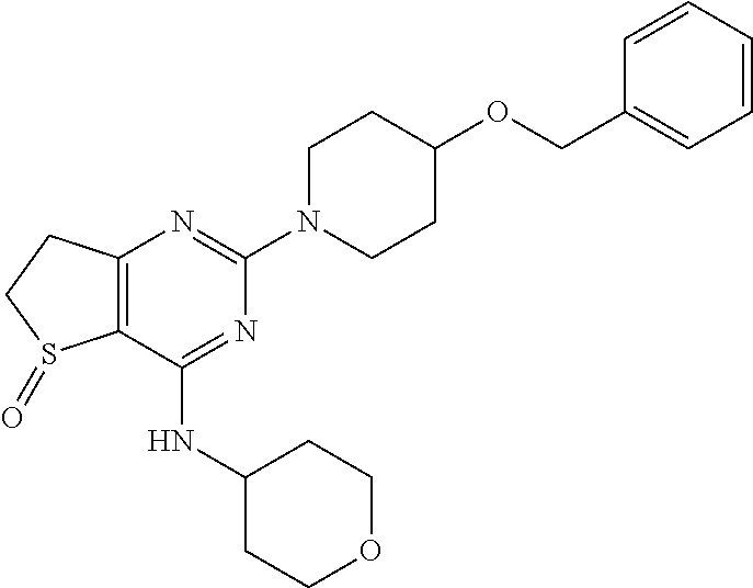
C12=C(C(NC3CCOCC3)=NC(N3CCC(OCC4=CC=CC=C4)CC3)=N1)S(=O)CC2
